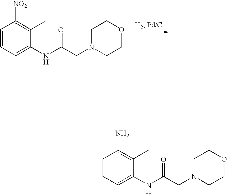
C1=CC=C(NC(CN2CCOCC2)=O)C(C)=C1[NO2].C1=CC=C(NC(CN2CCOCC2)=O)C(C)=C1N
